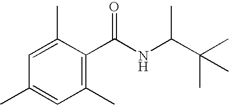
C1(C(NC(C(C)(C)C)C)=O)=C(C)C=C(C)C=C1C
